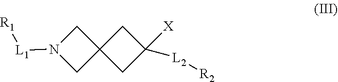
C1C2(CN1[L1][R1])CC([X])([L2][R2])C2
